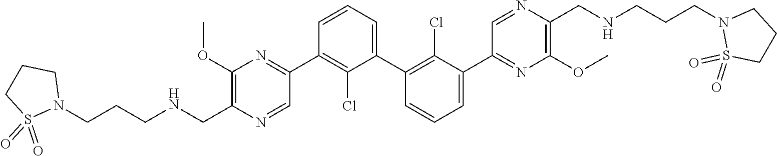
C1(OC)=C(C[HN]CCCN2CCCS2(=O)=O)N=CC(C2=C(Cl)C(C3=C(Cl)C(C4=NC(OC)=C(CNCCCN5S(=O)(=O)CCC5)N=C4)=CC=C3)=CC=C2)=N1
